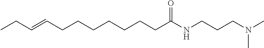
C(CCCC(NCCCN(C)C)=O)CCCC=CCC
